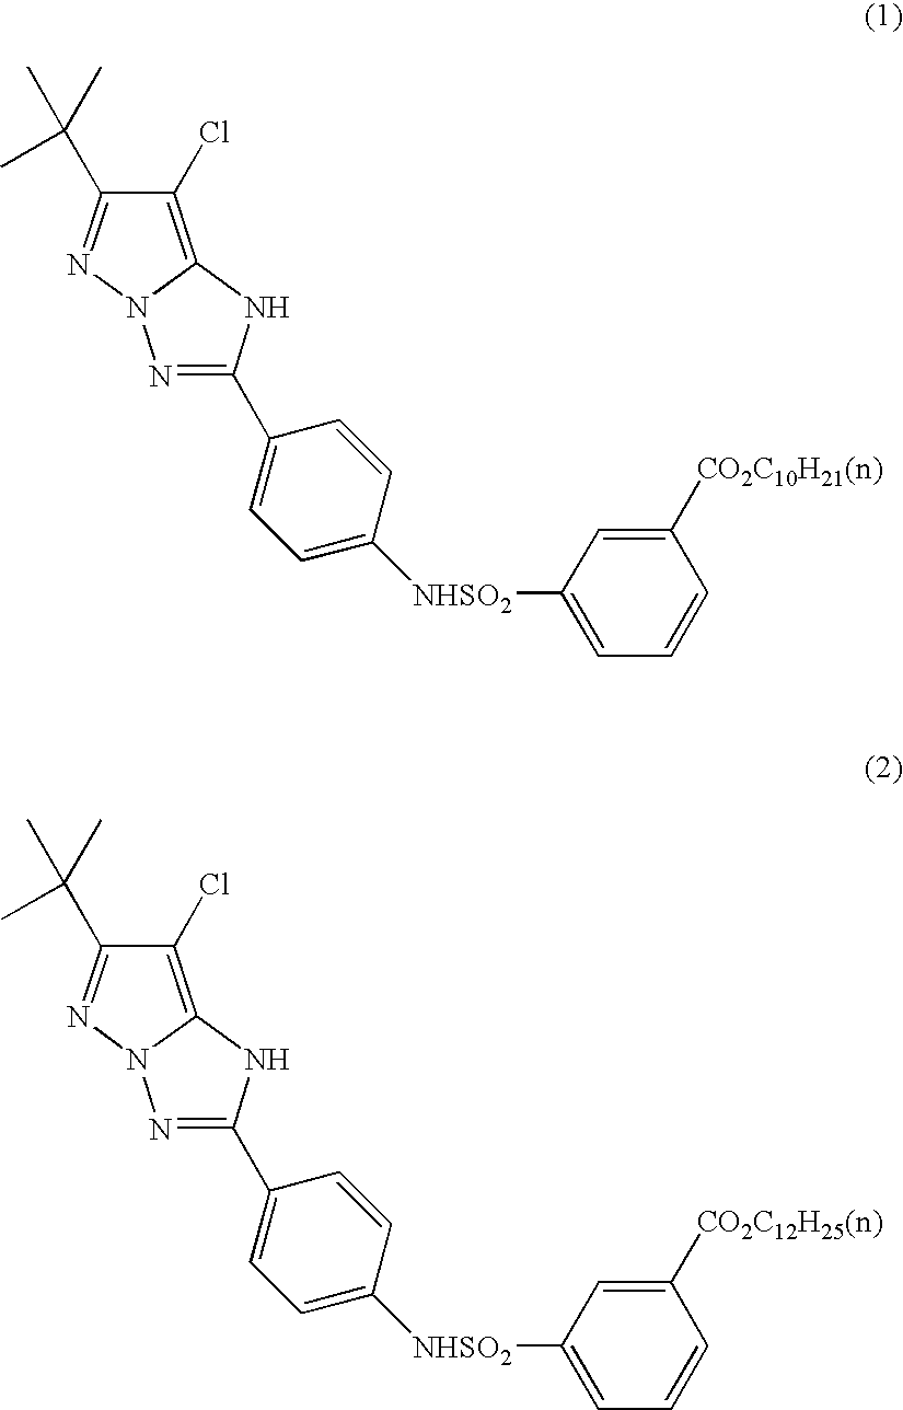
C1(Cl)=C2N(N=C1C(C)(C)C)N=C(C1=CC=C([NHSO2]C3=CC=CC([CO2C10H21(n)])=C3)C=C1)N2.C1(Cl)=C2N(N=C1C(C)(C)C)N=C(C1=CC=C([NHSO2]C3=CC=CC([CO2C12H25(n)])=C3)C=C1)N2
